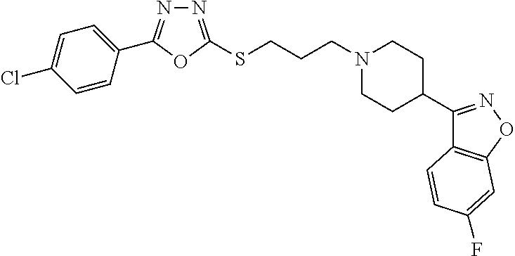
N1=C(SCCCN2CCC(C3=NOC4=C3C=CC(F)=C4)CC2)OC(C2=CC=C(Cl)C=C2)=N1
